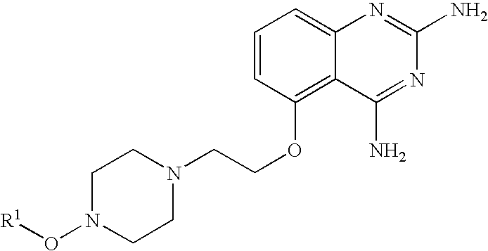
C1N(O[R1])CCN(CCOC2=C3C(=CC=C2)N=C(N)N=C3N)C1
